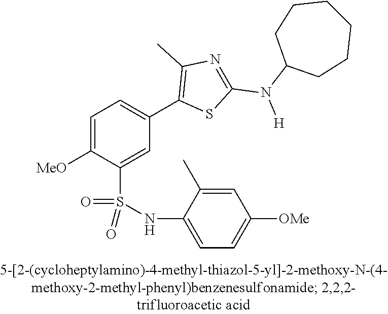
C1=C([OMe])C(S(NC2=CC=C([OMe])C=C2C)(=O)=O)=CC(C2=C(C)N=C(N([H])C3CCCCCC3)S2)=C1
